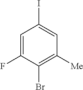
C1=C(F)C(Br)=C([Me])C=C1I
